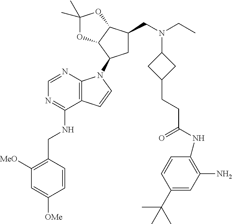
C1([MeO])=C(CNC2=NC=NC3=C2C=CN3C2CC(CN(CC)C3CC(CCC(NC4=C(N)C=C(C(C)(C)C)C=C4)=O)C3)C3C2OC(C)(C)O3)C=CC([OMe])=C1
